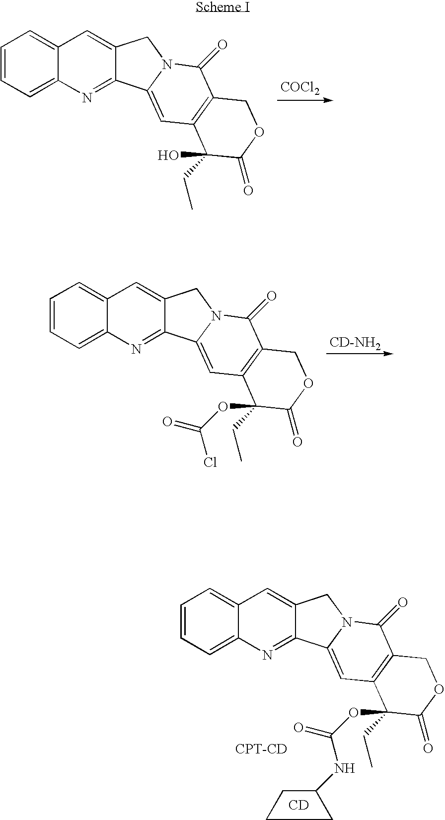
[COCl2].C1=CC=C2C(=C1)C=C1C(=N2)C2=CC3=C(C(=O)N2C1)COC(=O)C3(CC)O.C1=CC=C2C(=C1)C=C1C(=N2)C2=CC3=C(C(=O)N2C1)COC(=O)C3(CC)OC(Cl)=O.[CD-NH2].C1=CC=C2C(=C1)C=C1C(=N2)C2=CC3=C(C(=O)N2C1)COC(=O)C3(CC)OC(NC1CCC1)=O.[CD].[CPT-CD]
